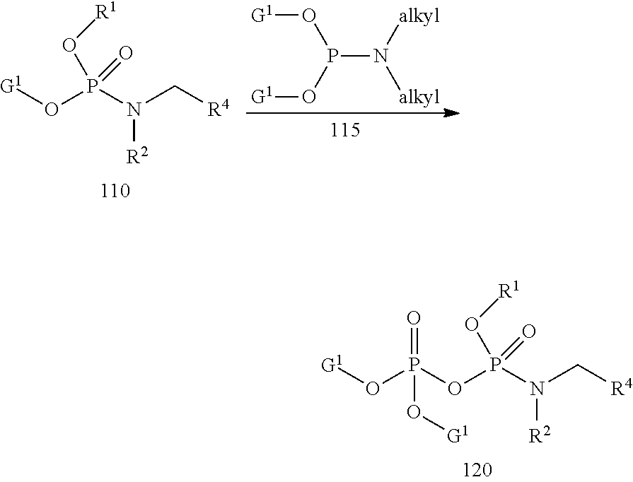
P(OP(N(C[R4])[R2])(O[R1])=O)(O[G1])(=O)O[G1].[G1]OP(N(C[R4])[R2])(O[R1])=O.[G1]OP(O[G1])N([alkyl])[alkyl]
